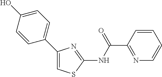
C1(C2=CC=C(O)C=C2)=CSC(NC(C2=NC=CC=C2)=O)=N1
